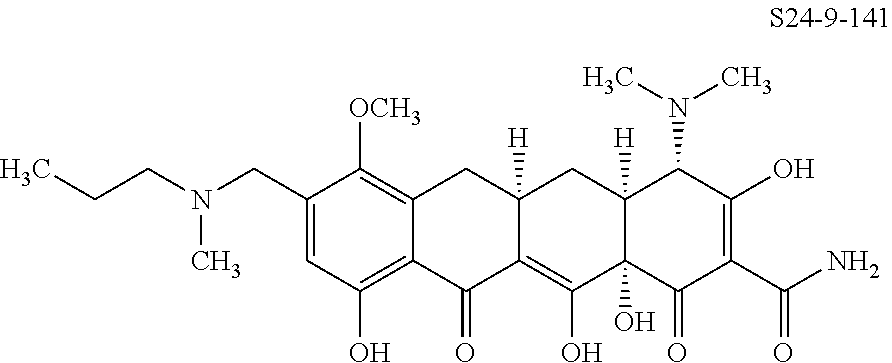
C1(CN(CCC)C)=CC(O)=C2C(=C1[OCH3])CC1([H])C(=C(O)C3(O)C([H])(C1)C(N(C)C)C(O)=C(C(N)=O)C3=O)C2=O
